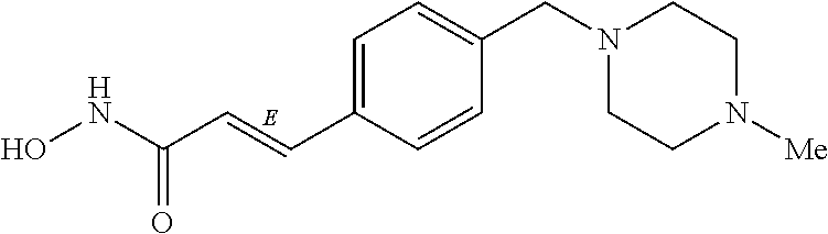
C(C1=CC=C(C=CC(=O)NO)C=C1)N1CCN([Me])CC1
